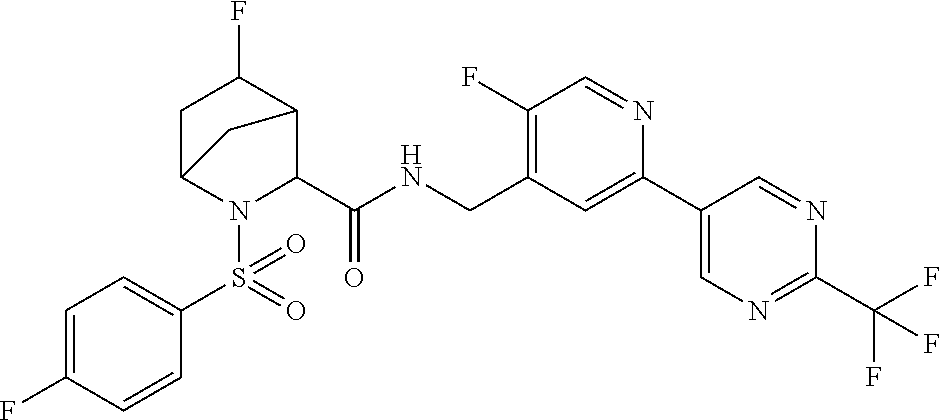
C(NCC1=C(F)C=NC(C2=CN=C(C(F)(F)F)N=C2)=C1)(=O)C1N(S(C2=CC=C(F)C=C2)(=O)=O)C2CC(F)C1C2
